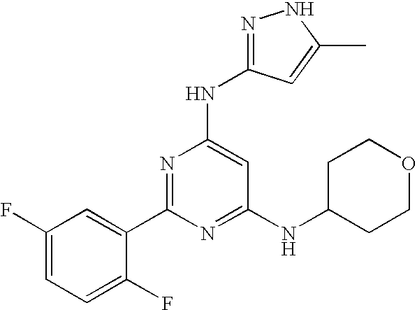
C1(F)=CC=C(F)C(C2=NC(NC3=NNC(C)=C3)=CC(NC3CCOCC3)=N2)=C1
